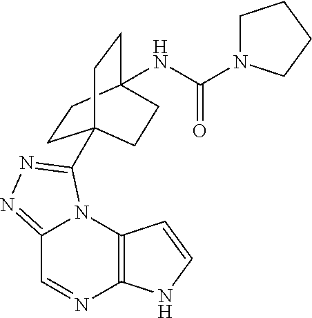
C12=C(N3C(=NN=C3C34CCC(NC(N5CCCC5)=O)(CC3)CC4)C=N1)C=CN2
